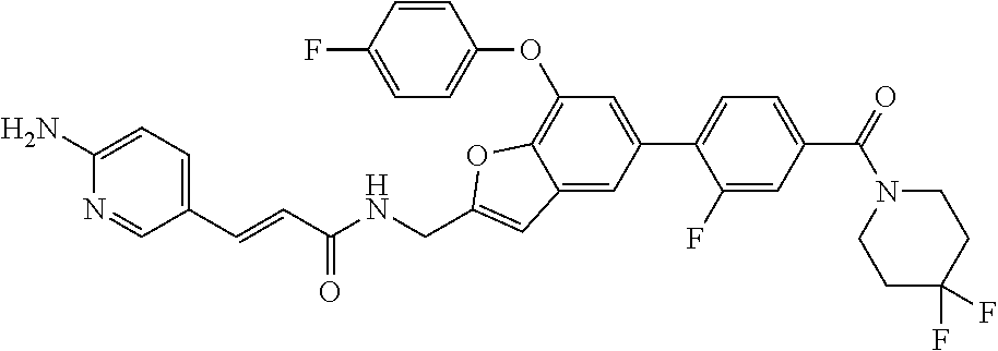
C1(C2=CC=C(C(=O)N3CCC(F)(F)CC3)C=C2F)=CC(OC2=CC=C(F)C=C2)=C2C(=C1)C=C(CNC(C=CC1=CC=C(N)N=C1)=O)O2
